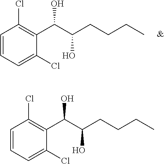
C1=CC(Cl)=C(C(C(CCCC)O)O)C(Cl)=C1.C1=CC(Cl)=C(C(C(CCCC)O)O)C(Cl)=C1
